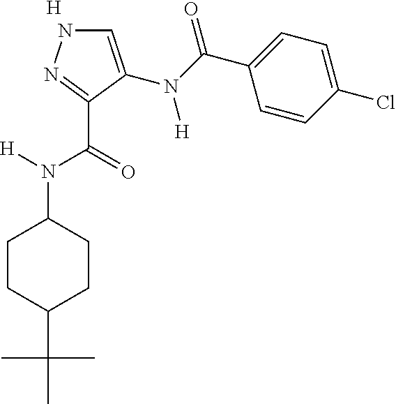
[H].C1=C(N(C(C2=CC=C(Cl)C=C2)=O)[H])C(C(=O)N([H])C2CCC(C(C)(C)C)CC2)=NN1
